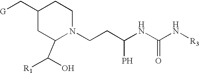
C1(C[G])CC(C([R1])O)N(CCC(NC(N[R3])=O)P)CC1
